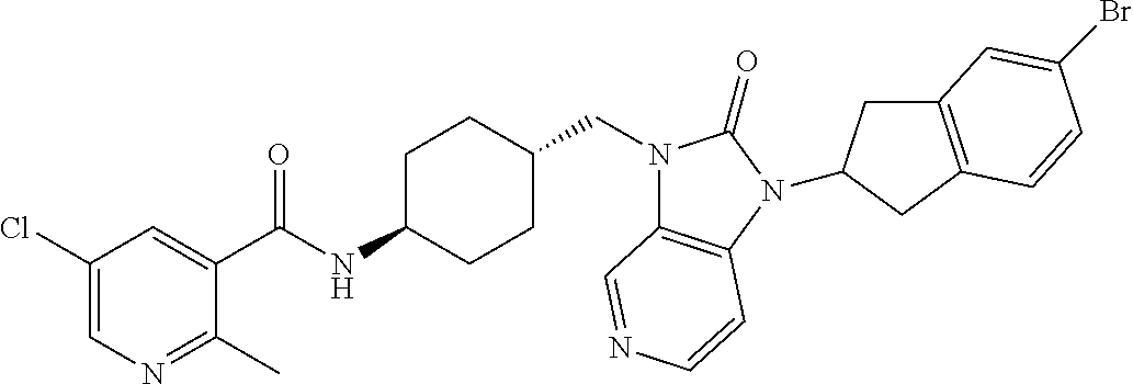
C1(Cl)=CN=C(C)C(C(NC2CCC(CN3C4=C(N(C5CC6=C(C5)C=CC(Br)=C6)C3=O)C=CN=C4)CC2)=O)=C1
